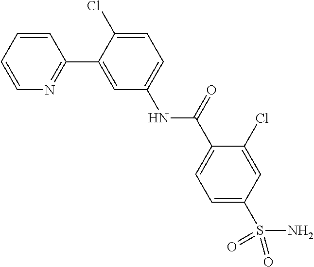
C1=C(Cl)C(C2=NC=CC=C2)=CC(NC(C2=CC=C(S(N)(=O)=O)C=C2Cl)=O)=C1
